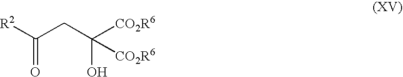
C(CC([CO2R6])(O)[CO2R6])([R2])=O
